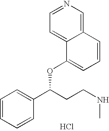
C1=CC=CC(C(CCNC)OC2=CC=CC3=CN=CC=C23)=C1.Cl
